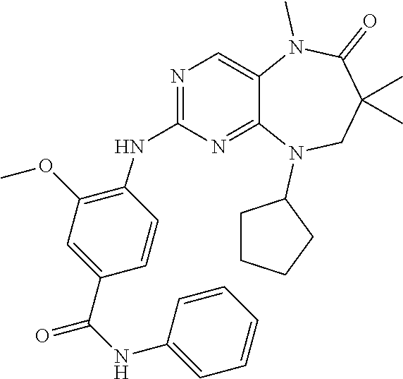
C1=CC(C(NC2=CC=CC=C2)=O)=CC(OC)=C1NC1=NC=C2C(=N1)N(C1CCCC1)CC(C)(C)C(=O)N2C
